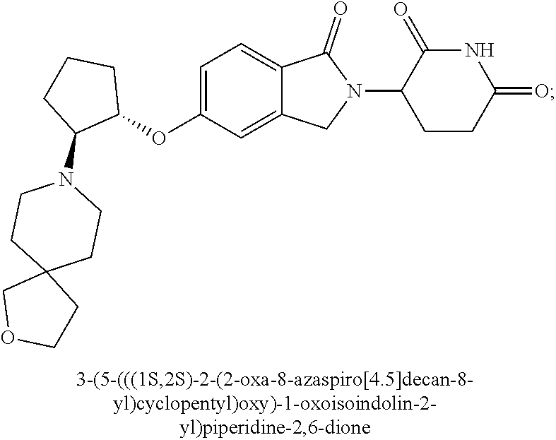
C1=C(OC2CCCC2N2CCC3(CC2)COCC3)C=C2C(=C1)C(=O)N(C1CCC(=O)NC1=O)C2
